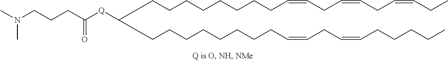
C(CCCCCCCC=CCC=CCC=CCC)C(CCCCCCCCC=CCC=CCCCCC)[Q]C(CCCN(C)C)=O
